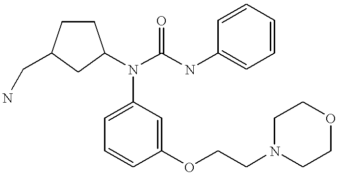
C1CC(CN)CC1N(C(NC1=CC=CC=C1)=O)C1=CC=CC(OCCN2CCOCC2)=C1
